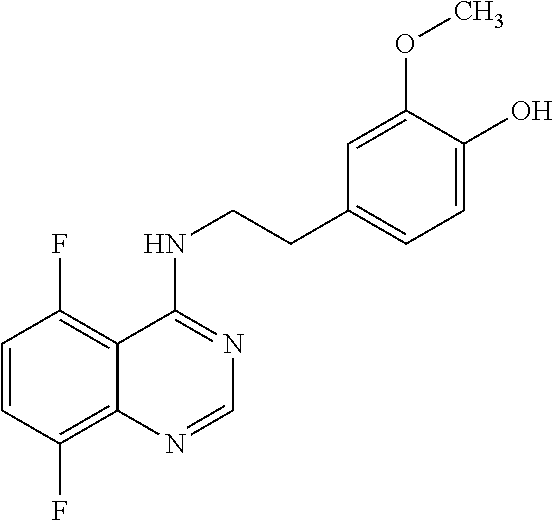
C1=CC(F)=C2C(=C1F)C(NCCC1=CC=C(O)C(OC)=C1)=NC=N2
